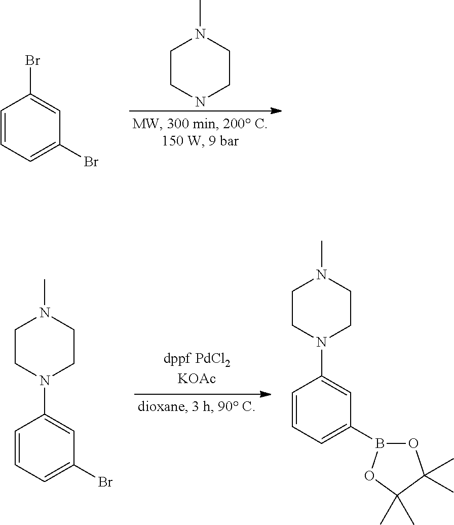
C1=CC=C(Br)C=C1Br.C1CNCCN1C.C1=C(N2CCN(C)CC2)C=CC=C1B1OC(C)(C)C(C)(C)O1.C1=C(N2CCN(C)CC2)C=CC=C1Br
